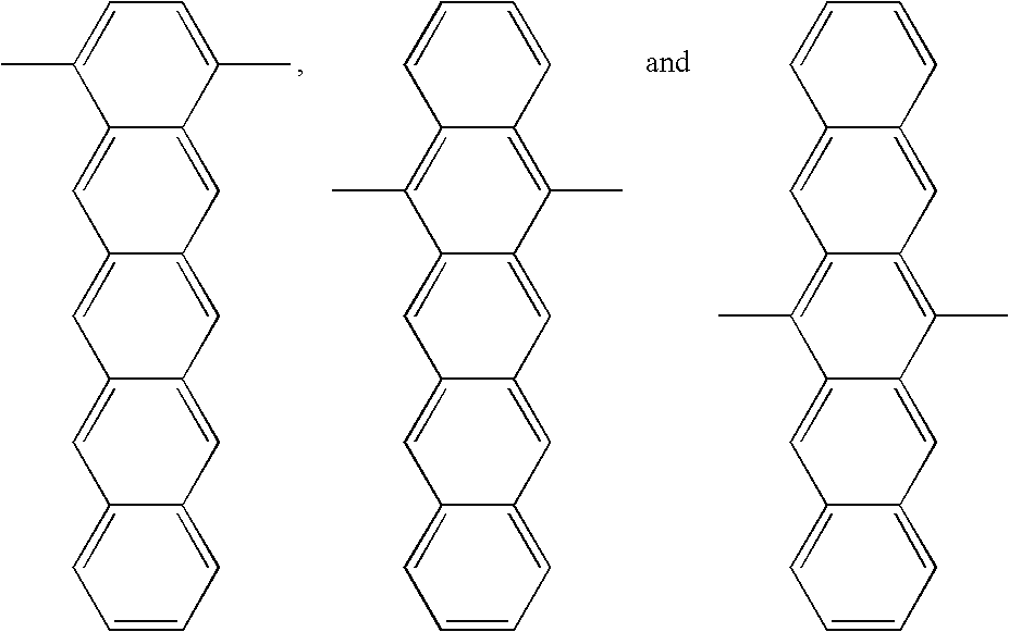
CC1=CC=C(C)C2=CC3=CC4=CC5=CC=CC=C5C=C4C=C3C=C12.CC1=C2C(=C(C)C3=CC4=CC5=CC=CC=C5C=C4C=C13)C=CC=C2.C1=C2C(=CC3=C(C)C4=CC5=CC=CC=C5C=C4C(C)=C13)C=CC=C2
